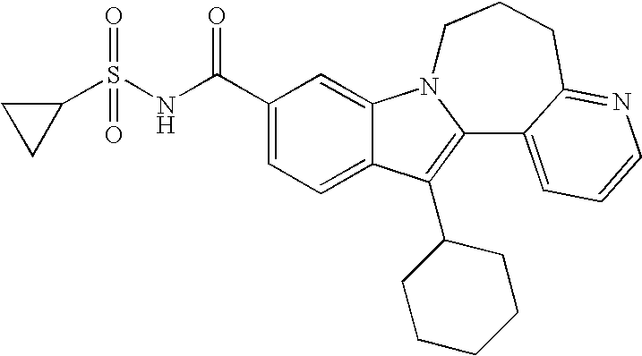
C12=CC=C(C(NS(C3CC3)(=O)=O)=O)C=C1N1C(=C2C2CCCCC2)C2=CC=CN=C2CCC1
